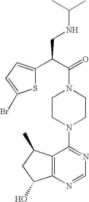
C(N1CCN(C2=NC=NC3=C2C(C)CC3O)CC1)(C(CNC(C)C)C1=CC=C(Br)S1)=O
